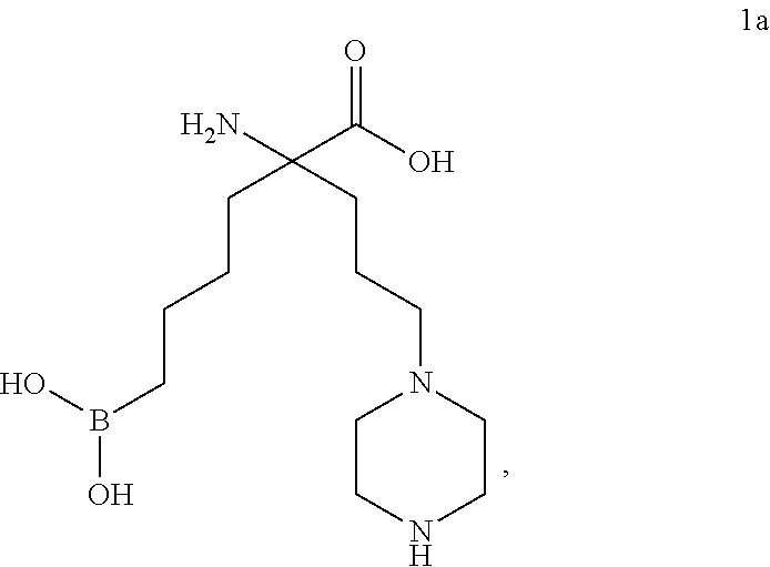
OB(O)CCCCC(CCCN1CCNCC1)(C(O)=O)N
